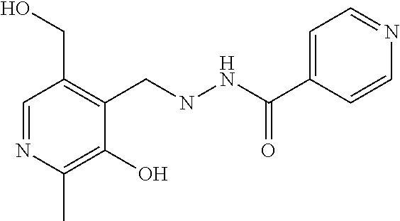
C1=NC(C)=C(O)C(CNNC(C2=CC=NC=C2)=O)=C1CO
